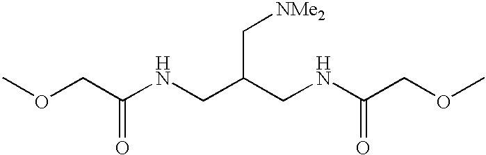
COCC(=O)NCC(C[NMe2])CNC(=O)COC
